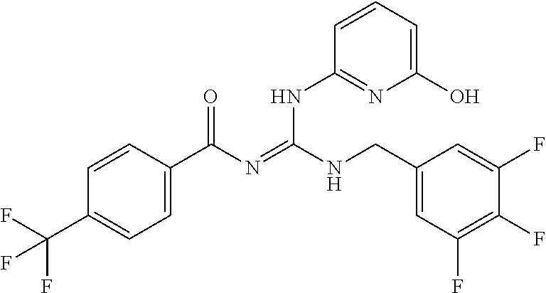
C1=CC(C(N=C(NCC2=CC(F)=C(F)C(F)=C2)NC2=NC(O)=CC=C2)=O)=CC=C1C(F)(F)F
